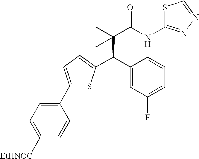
C(C(C)(C(NC1=NN=CS1)=O)C)(C1=CC(F)=CC=C1)C1=CC=C(C2=CC=C([EtHNOC])C=C2)S1
